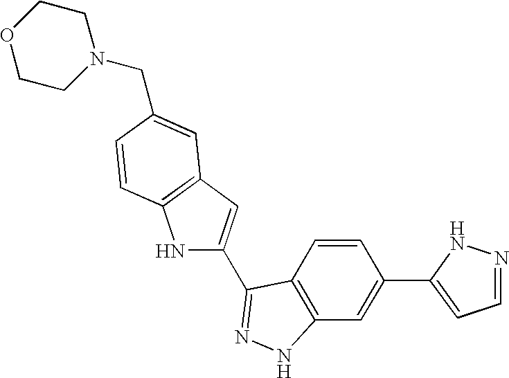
C1=CC2=C(C=C1C1=CC=NN1)NN=C2C1=CC2=C(N1)C=CC(CN1CCOCC1)=C2
